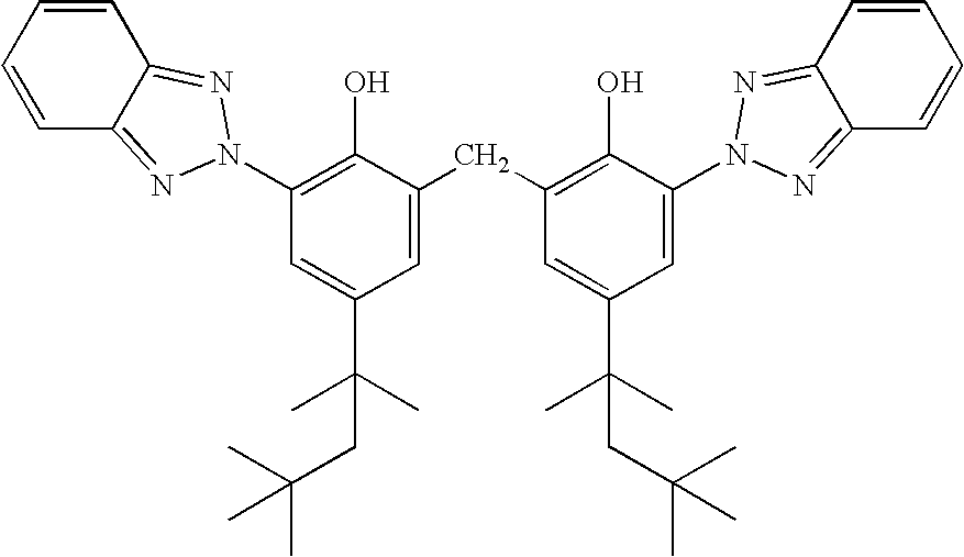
C1(O)=C(N2N=C3C=CC=CC3=N2)C=C(C(CC(C)(C)C)(C)C)C=C1CC1=C(O)C(N2N=C3C(=N2)C=CC=C3)=CC(C(CC(C)(C)C)(C)C)=C1
